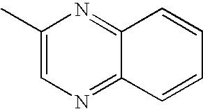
C1(C)=CN=C2C(=N1)C=CC=C2
